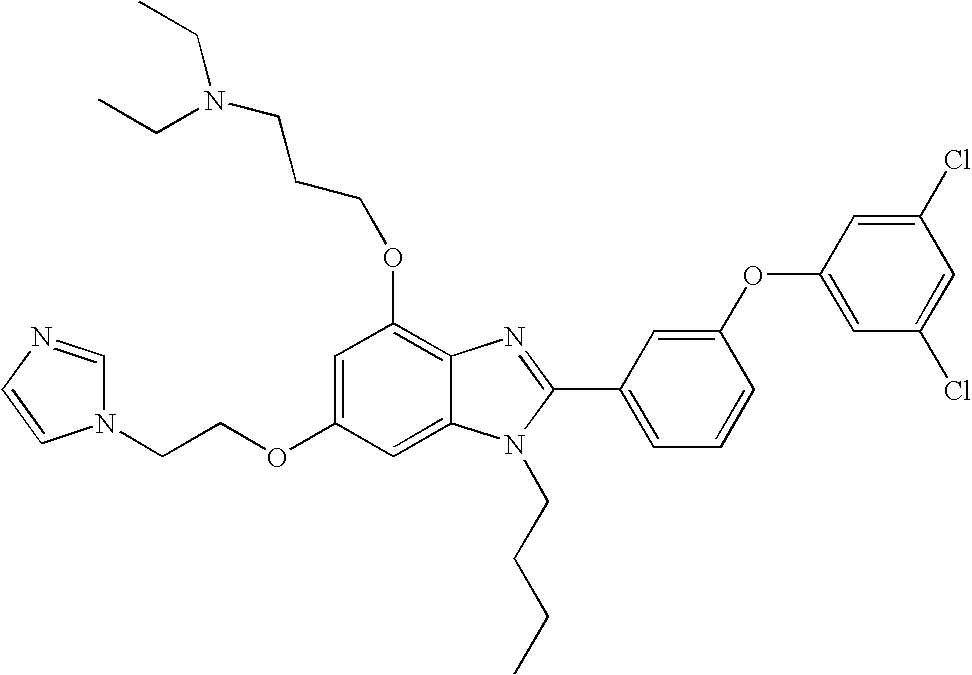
C1=C(OCCN2C=NC=C2)C=C2C(=C1OCCCN(CC)CC)N=C(C1=CC=CC(OC3=CC(Cl)=CC(Cl)=C3)=C1)N2CCCC
